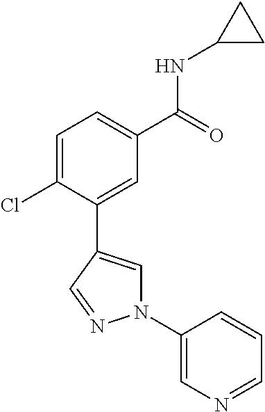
C1=C(Cl)C(C2=CN(C3=CN=CC=C3)N=C2)=CC(C(=O)NC2CC2)=C1
